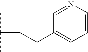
CC(C)CCC1=CC=CN=C1
